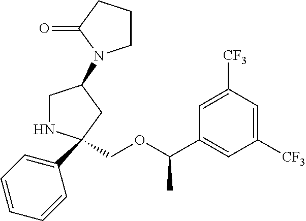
C1NC(C2=CC=CC=C2)(COC(C2=CC([CF3])=CC([CF3])=C2)C)CC1N1CCCC1=O
